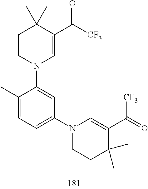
C1CN(C2=CC(N3CCC(C)(C)C(C(=O)[CF3])=C3)=CC=C2C)C=C(C([CF3])=O)C1(C)C
